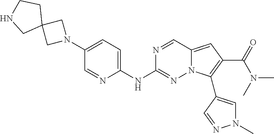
N1(C2=CC=C(NC3=NN4C(=CC(C(=O)N(C)C)=C4C4=CN(C)N=C4)C=N3)N=C2)CC2(C1)CCNC2
